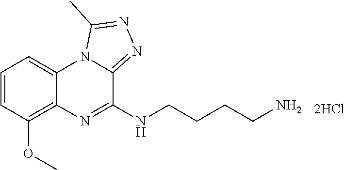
C1=CC(OC)=C2C(=C1)N1C(=NN=C1C)C(NCCCCN)=N2
